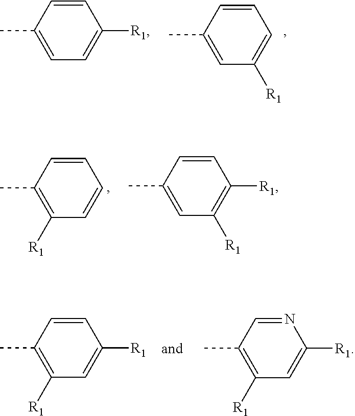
CC1=CC([R1])=CC=C1.CC1=CC=C([R1])C=C1.CC1=C([R1])C=CC=C1.CC1=CC([R1])=C([R1])C=C1.CC1=C([R1])C=C([R1])C=C1.CC1=C([R1])C=C([R1])N=C1
